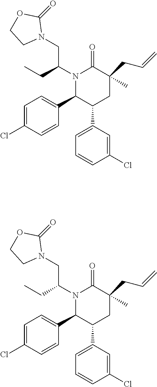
N1(C(CC)CN2C(=O)OCC2)C(C2=CC=C(Cl)C=C2)C(C2=CC=CC(Cl)=C2)CC(CC=C)(C)C1=O.N1(C(CC)CN2C(=O)OCC2)C(C2=CC=C(Cl)C=C2)C(C2=CC=CC(Cl)=C2)CC(CC=C)(C)C1=O
